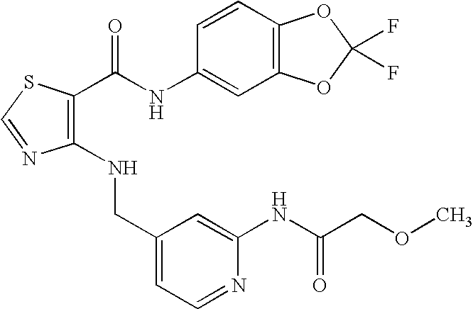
C1(NCC2=CC=NC(NC(COC)=O)=C2)=C(C(NC2=CC3=C(C=C2)OC(F)(F)O3)=O)SC=N1
